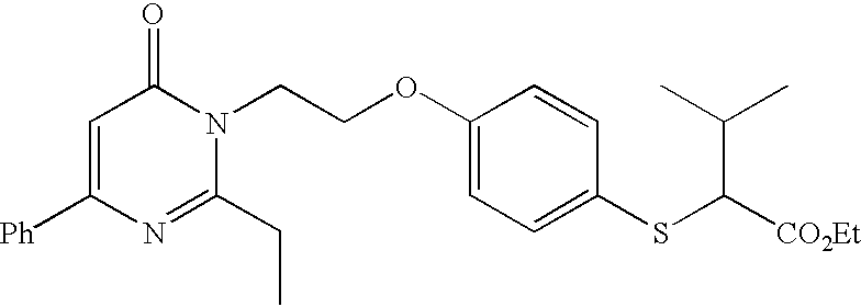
C1=C([Ph])N=C(CC)N(CCOC2=CC=C(SC([CO2Et])C(C)C)C=C2)C1=O
